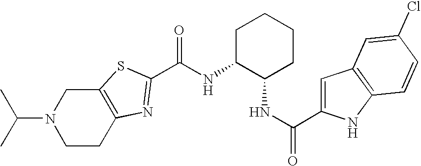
N1(C(C)C)CCC2=C(C1)SC(C(NC1C(NC(C3=CC4=C(N3)C=CC(Cl)=C4)=O)CCCC1)=O)=N2
